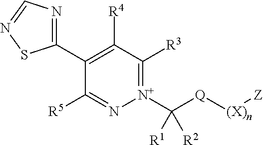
C1(C2=C([R4])C([R3])=[N+](C([Q][(X)n][Z])([R1])[R2])N=C2[R5])=NC=NS1
